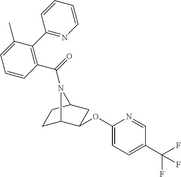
C1(OC2C3CCC(C2)N3C(=O)C2=C(C3=NC=CC=C3)C(C)=CC=C2)=CC=C(C(F)(F)F)C=N1
